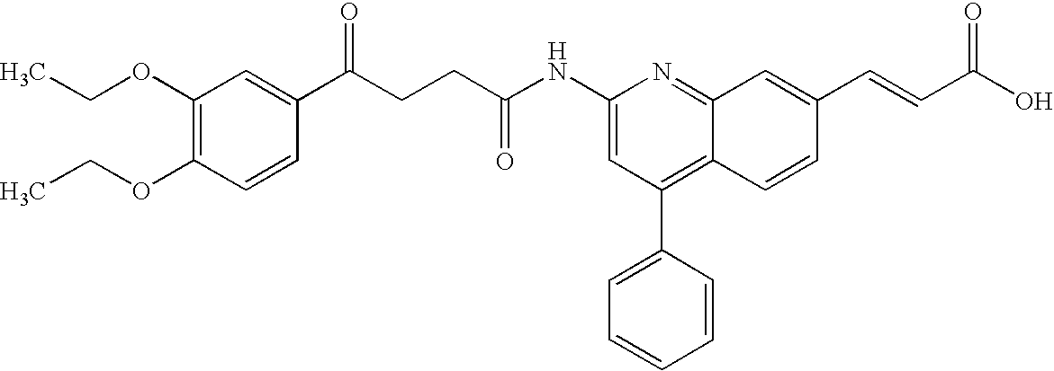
C1=CC(OCC)=C(OCC)C=C1C(CCC(NC1=CC(C2=CC=CC=C2)=C2C(=N1)C=C(C=CC(O)=O)C=C2)=O)=O
